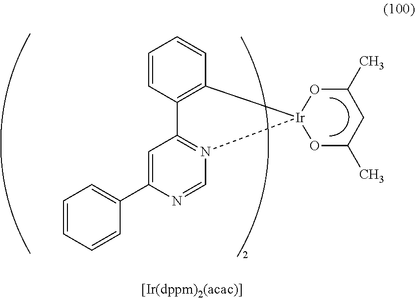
C1=C(C2=CC=CC=C2)N=CN2=C1C1=C(C=CC=C1)[Ir]21OC(C)CC(C)O1
